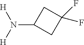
N(C1CC(F)(F)C1)([H])[H]
